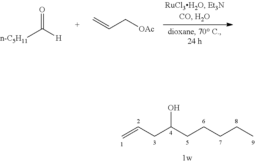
O=C([n-C5H11])[H].C=CC[OAc].C=CCC(CCCCC)O
